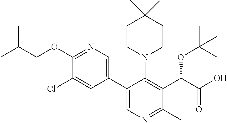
C1(OCC(C)C)=NC=C(C2=CN=C(C)C(C(C(=O)O)OC(C)(C)C)=C2N2CCC(C)(C)CC2)C=C1Cl
